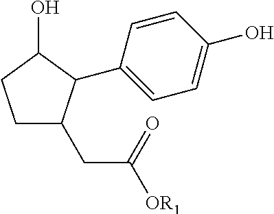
C1CC(O)C(C2=CC=C(O)C=C2)C1CC([OR1])=O
